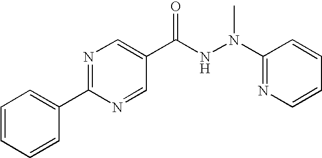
C1=CC=CC(C2=NC=C(C(NN(C)C3=NC=CC=C3)=O)C=N2)=C1
